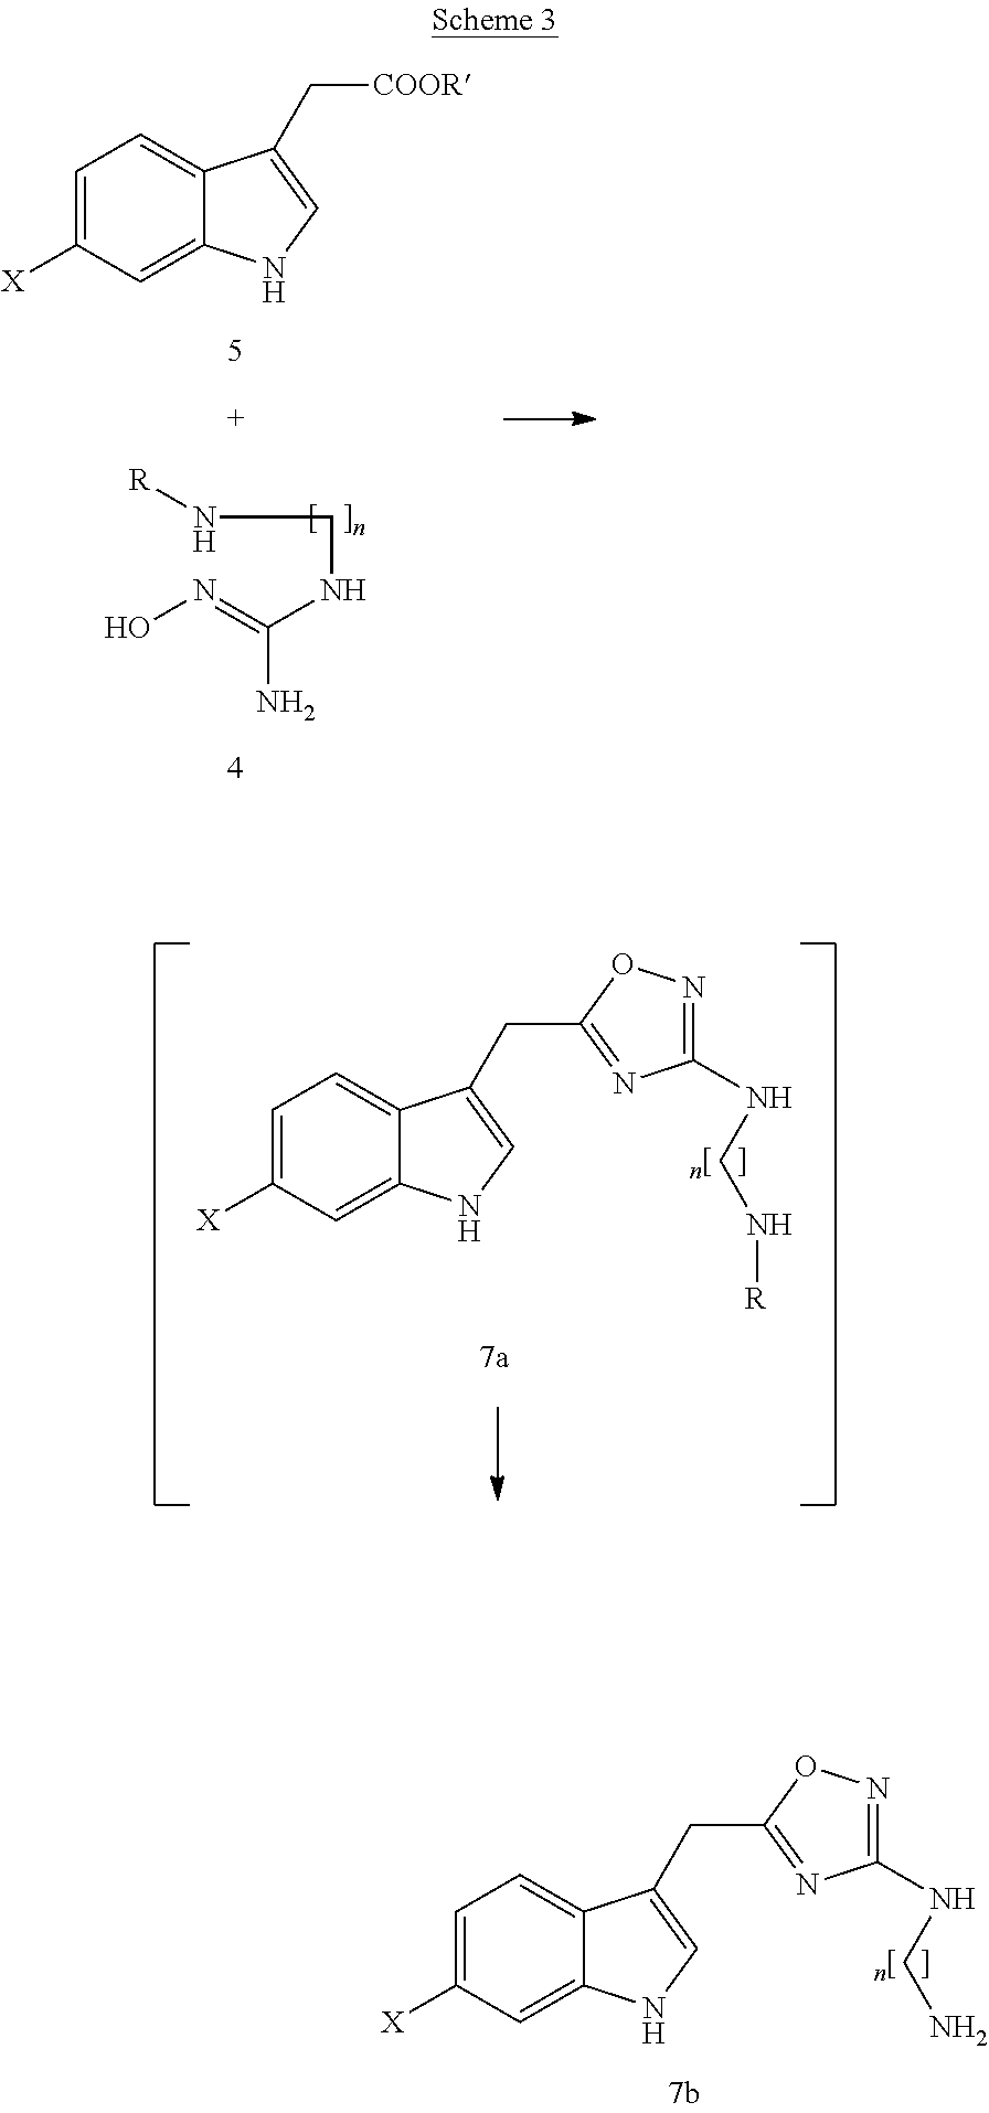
C1=C([X])C=C2C(=C1)C(CC1=NC(NCN)=NO1)=CN2.C1=C([X])C=C2C(=C1)C(C[COOR])=CN2.N(CNC(=NO)N)[R].C1=C([X])C=C2C(=C1)C(CC1=NC(NCN[R])=NO1)=CN2
